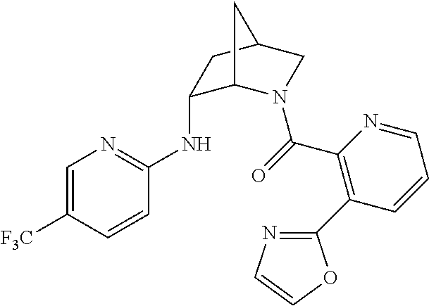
C1(NC2=NC=C([F3C])C=C2)C2N(C(=O)C3=C(C4=NC=CO4)C=CC=N3)CC(C1)C2
